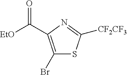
C(C1=C(Br)SC([CF2CF3])=N1)([EtO])=O
